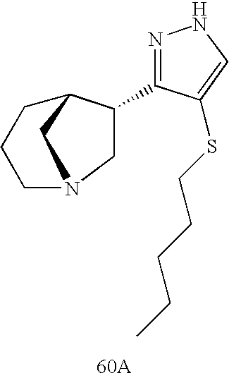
C1C(C2=NNC=C2SCCCCC)C2CN1CCC2
